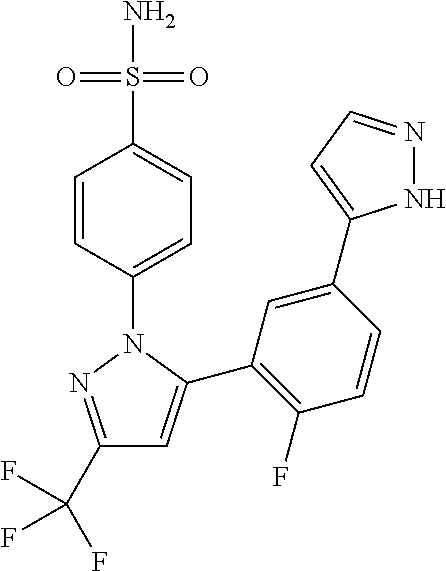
C1(C(F)(F)F)=NN(C2=CC=C(S(N)(=O)=O)C=C2)C(C2=C(F)C=CC(C3=CC=NN3)=C2)=C1
